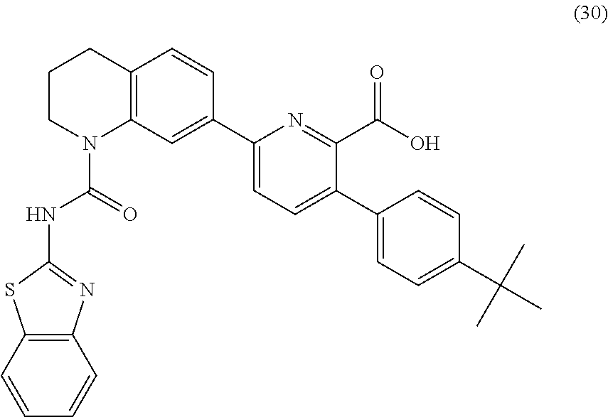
C12=C(C=CC=C1)SC(NC(N1C3=C(CCC1)C=CC(C1=CC=C(C4=CC=C(C(C)(C)C)C=C4)C(C(O)=O)=N1)=C3)=O)=N2
